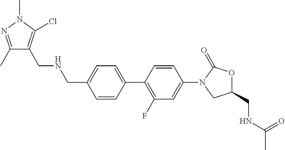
C(C1=CC=C(C2=C(F)C=C(N3CC(CNC(C)=O)OC3=O)C=C2)C=C1)NCC1=C(Cl)N(C)N=C1C
